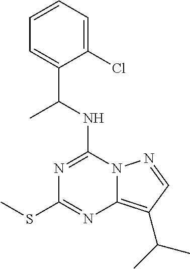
C1=CC=C(Cl)C(C(NC2=NC(SC)=NC3=C(C(C)C)C=NN23)C)=C1
